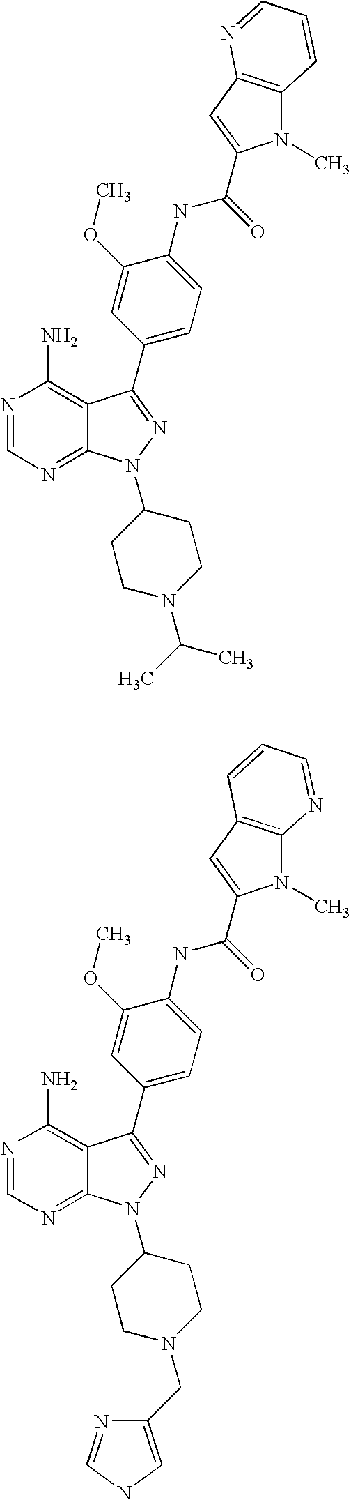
N1=CN=C2C(=C1N)C(C1=CC=C(NC(=O)C3=CC4=C(N3C)C=CC=N4)C(OC)=C1)=NN2C1CCN(C(C)C)CC1.N1=CN=C2C(=C1N)C(C1=CC=C(NC(=O)C3=CC4=C(N3C)N=CC=C4)C(OC)=C1)=NN2C1CCN(CC2=CNC=N2)CC1
